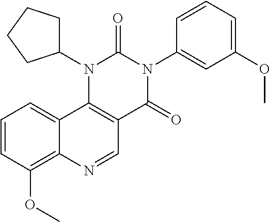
C1=CC(OC)=C2C(=C1)C1=C(C=N2)C(=O)N(C2=CC(OC)=CC=C2)C(=O)N1C1CCCC1
